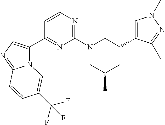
N12C(C3=NC(N4CC(C)CC(C5=CN(C)N=C5C)C4)=NC=C3)=CN=C1C=CC(C(F)(F)F)=C2
